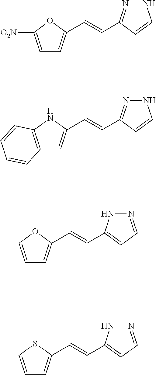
C1=C([O2N])OC(C=CC2=NNC=C2)=C1.C12=C(NC(C=CC3=NNC=C3)=C1)C=CC=C2.C1=COC(C=CC2=CC=NN2)=C1.C1=CSC(C=CC2=CC=NN2)=C1
